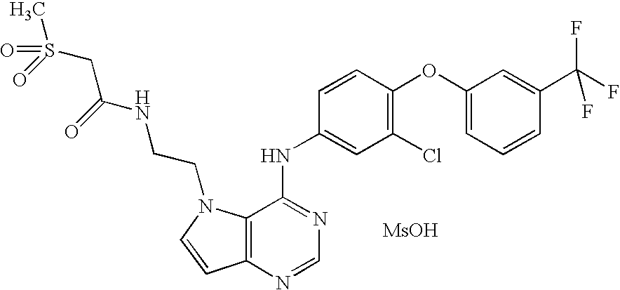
C12=C(N=CN=C1NC1=CC(Cl)=C(OC3=CC=CC(C(F)(F)F)=C3)C=C1)C=CN2CCNC(CS(C)(=O)=O)=O.[MsOH]
